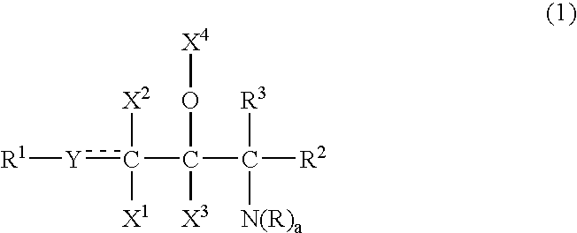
[Y]([R1])c(C(C([R2])([R3])[N(R)a])(O[X4])[X3])([X2])[X1]
